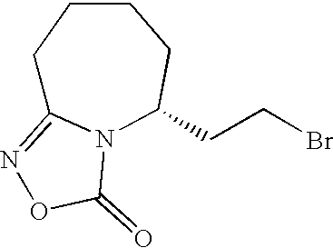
C1C2=NOC(=O)N2C(CCBr)CCC1
